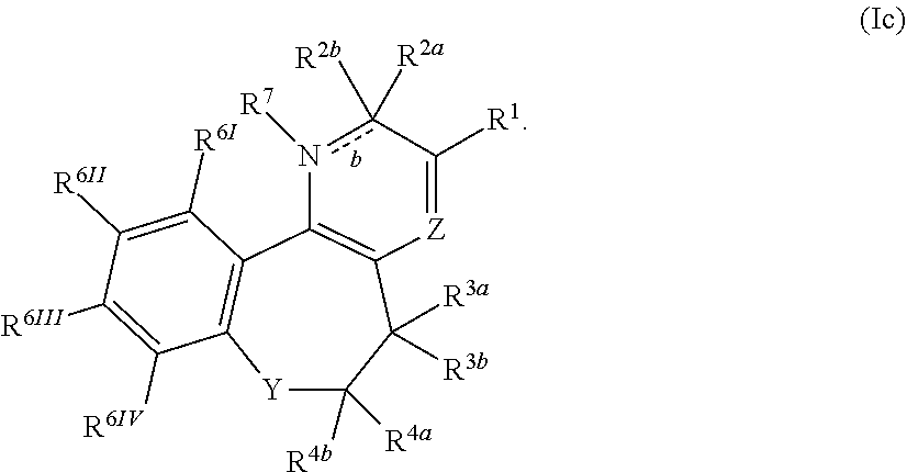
[Y]1C([R4a])([R4b])C([R3a])([R3b])C2=C(C3=C1C([R6IV])=C([R6III])C([R6II])=C3[R6I])n([R7])c([R2b])([R2a])C([R1])=[Z]2
